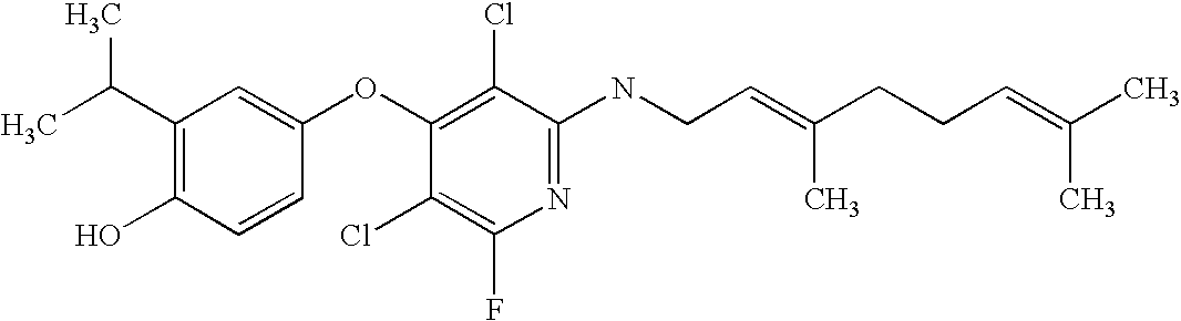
N(C1=NC(F)=C(Cl)C(OC2=CC(C(C)C)=C(O)C=C2)=C1Cl)CC=C(CCC=C(C)C)C
